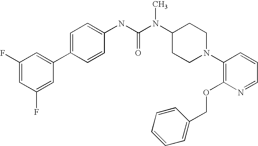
C1(F)=CC(F)=CC(C2=CC=C(NC(N(C3CCN(C4=C(OCC5=CC=CC=C5)N=CC=C4)CC3)C)=O)C=C2)=C1
